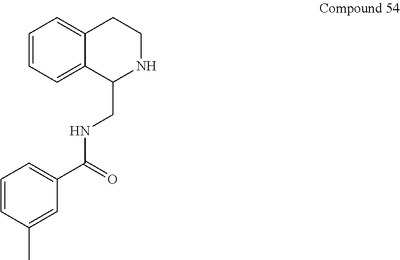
C1=CC=C2C(=C1)CCNC2CNC(C1=CC=CC(C)=C1)=O
